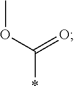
COC(*)=O
